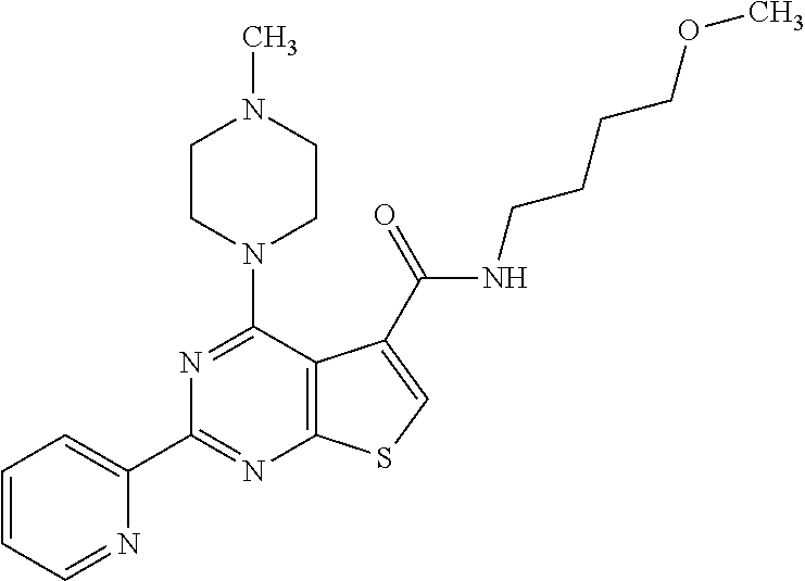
C1=CC=NC(C2=NC3=C(C(N4CCN(C)CC4)=N2)C(C(=O)NCCCCOC)=CS3)=C1
